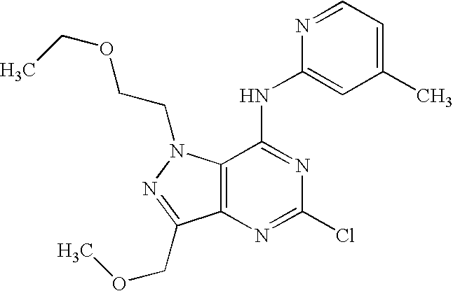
C12=C(C(NC3=CC(C)=CC=N3)=NC(Cl)=N1)N(CCOCC)N=C2COC
